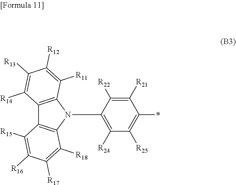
C1([R16])=C([R15])C2=C(N(C3=C([R24])C([R25])=C(*)C([R21])=C3[R22])C3=C2C([R14])=C([R13])C([R12])=C3[R11])C([R18])=C1[R17]
